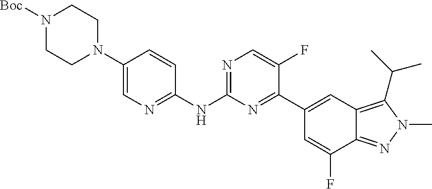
N1([Boc])CCN(C2=CN=C(NC3=NC=C(F)C(C4=CC5=C(C(C)C)N(C)N=C5C(F)=C4)=N3)C=C2)CC1
